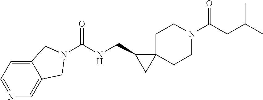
C12=CC=NC=C1CN(C(NCC1CC13CCN(C(CC(C)C)=O)CC3)=O)C2
